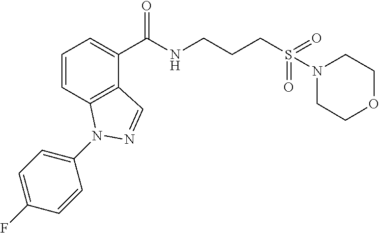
C1=CC2=C(C(C(NCCCS(=O)(=O)N3CCOCC3)=O)=C1)C=NN2C1=CC=C(F)C=C1
